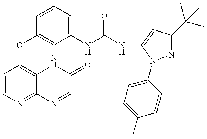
C1=CN=C2C(=C1OC1=CC(NC(=O)NC3=CC(C(C)(C)C)=NN3C3=CC=C(C)C=C3)=CC=C1)NC(=O)C=N2
